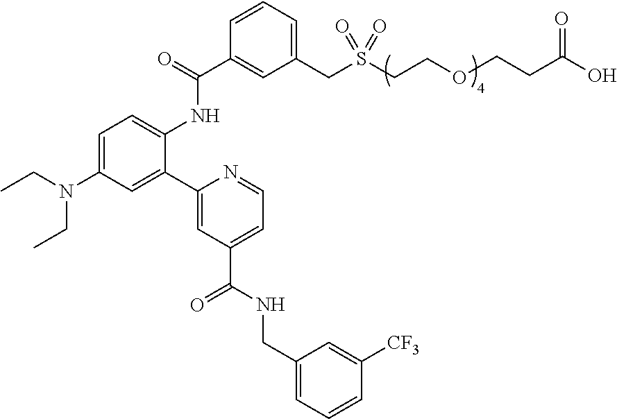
C1=C(N(CC)CC)C=C(C2=CC(C(NCC3=CC=CC([CF3])=C3)=O)=CC=N2)C(NC(C2=CC(CS(CCOCCC(O)=O)(=O)=O)=CC=C2)=O)=C1
